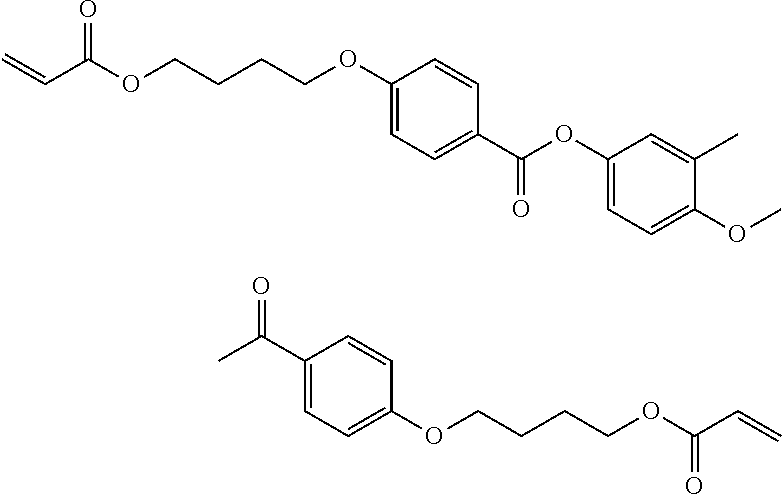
C1(OC(C2=CC=C(OCCCCOC(C=C)=O)C=C2)=O)=CC=C(OC)C(C)=C1.C1(C(=O)C)=CC=C(OCCCCOC(C=C)=O)C=C1
